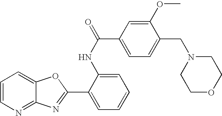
C12=NC=CC=C1OC(C1=CC=CC=C1NC(C1=CC=C(CN3CCOCC3)C(OC)=C1)=O)=N2
